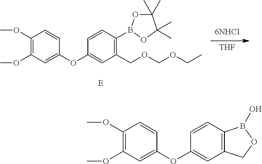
C1(OC)=C(OC)C=C(OC2=CC(COCOCC)=C(B3OC(C)(C)C(C)(C)O3)C=C2)C=C1.[THF].C1(OC)=C(OC)C=C(OC2=CC3=C(C=C2)B(O)OC3)C=C1
